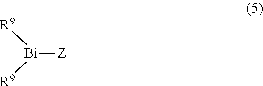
[Z][Bi]([R9])[R9]
